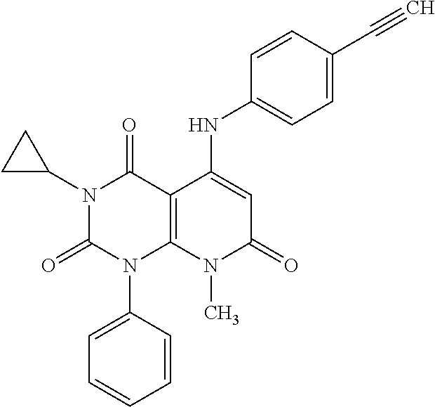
C1(NC2=CC(=O)N(C)C3=C2C(=O)N(C2CC2)C(=O)N3C2=CC=CC=C2)=CC=C(C#C)C=C1
